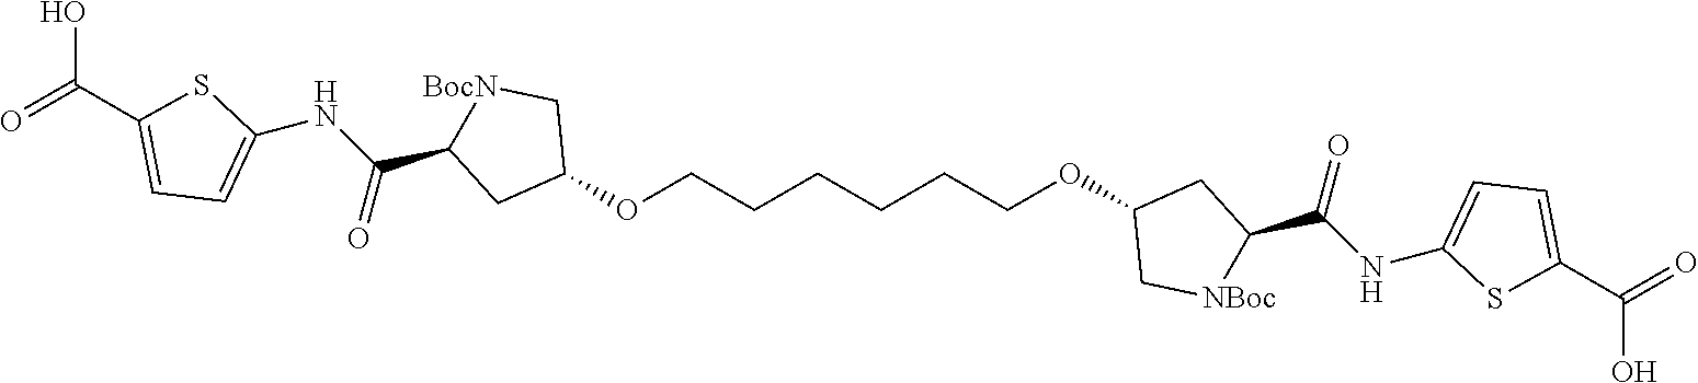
C1(OCCCCCCOC2C[NBoc]C(C(NC3=CC=C(C(O)=O)S3)=O)C2)C[BocN]C(C(NC2=CC=C(C(=O)O)S2)=O)C1
